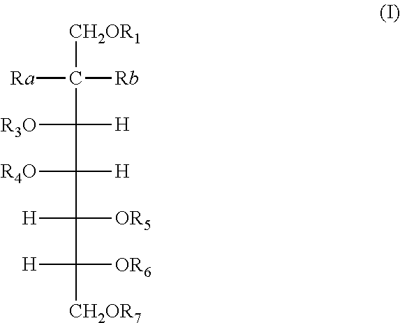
[CH2OR1]C(C([H])([R3O])C([R4O])([H])C([H])([OR5])C([H])([OR6])[CH2OR7])([Ra])[Rb]
